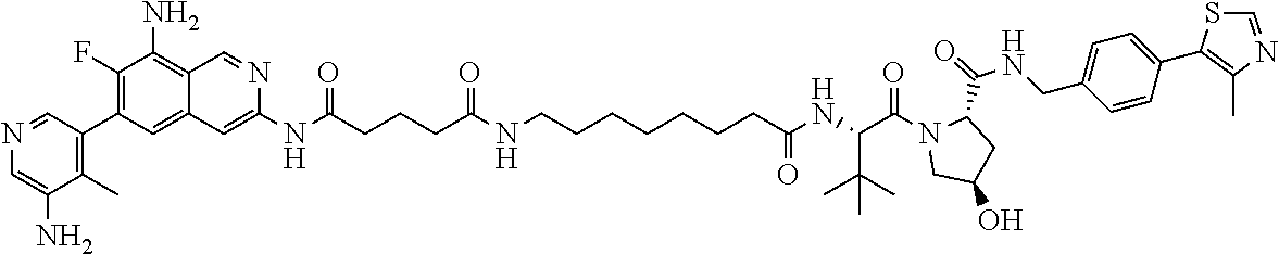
N(C(CCCC(NCCCCCCCC(NC(C(N1CC(O)CC1C(=O)NCC1=CC=C(C2=C(C)N=CS2)C=C1)=O)C(C)(C)C)=O)=O)=O)C1=CC2=CC(C3=C(C)C(N)=CN=C3)=C(F)C(N)=C2C=N1
